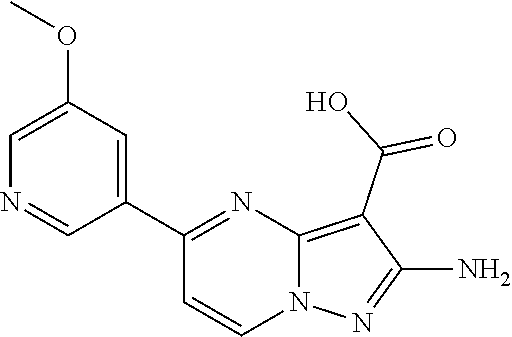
C12=C(C(O)=O)C(N)=NN1C=CC(C1=CC(OC)=CN=C1)=N2
